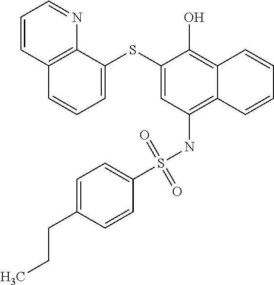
C12=C(NS(C3=CC=C(CCC)C=C3)(=O)=O)C=C(SC3=CC=CC4=C3N=CC=C4)C(O)=C1C=CC=C2
